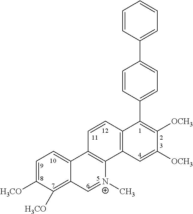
C1=C([H3CO])C([H3CO])=C2C(=C1)C1=C([N+](C)=C2)C2=C(C=C1)C(C1=CC=C(C3=CC=CC=C3)C=C1)=C([OCH3])C([OCH3])=C2
